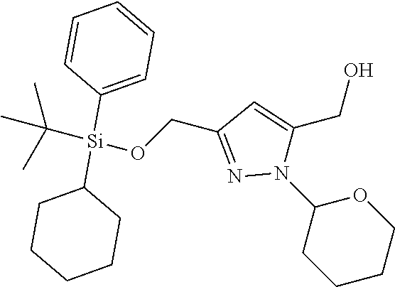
C1CCCCC1[Si](C1=CC=CC=C1)(C(C)(C)C)OCC1=NN(C2CCCCO2)C(CO)=C1
